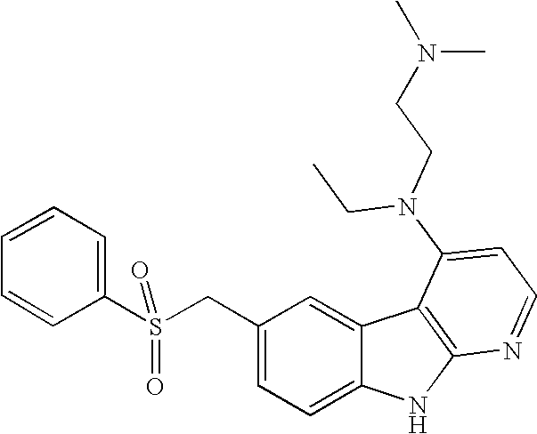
C1(CS(C2=CC=CC=C2)(=O)=O)=CC=C2C(=C1)C1=C(N2)N=CC=C1N(CCN(C)C)CC
